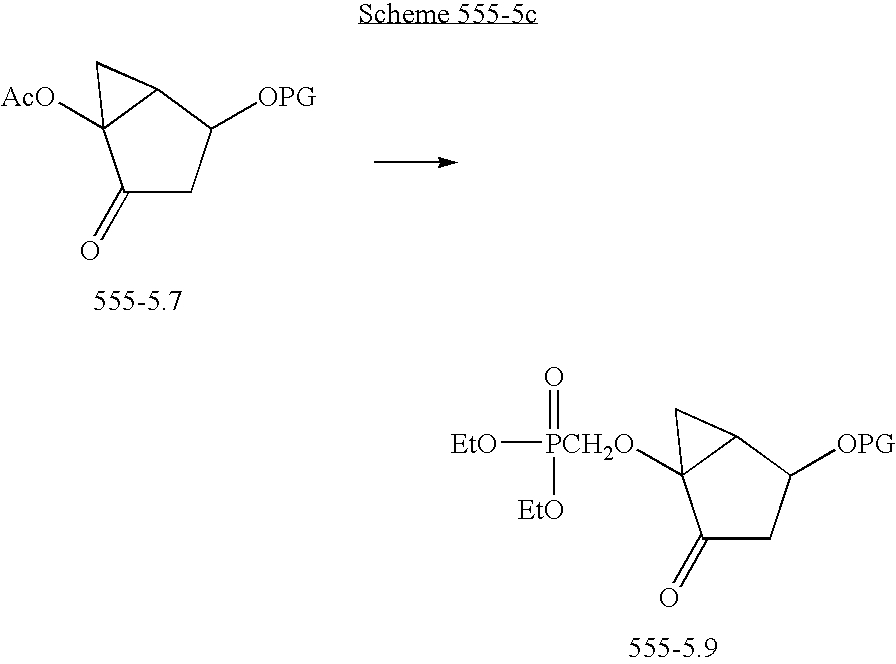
C1(=O)CC([OPG])C2C1([PCH2O](=O)([EtO])[EtO])C2.C1(=O)CC([OPG])C2C1([AcO])C2
